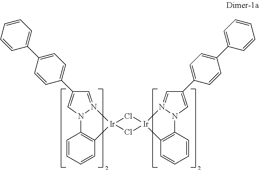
C1=N2N(C=C1C1=CC=C(C3=CC=CC=C3)C=C1)C1=C(C=CC=C1)[Ir]21Cl[Ir]2(Cl1)C1=C(N3C=C(C4=CC=C(C5=CC=CC=C5)C=C4)C=N32)C=CC=C1
